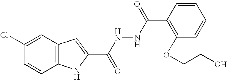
C12=C(C=C(Cl)C=C1)C=C(C(NNC(C1=C(OCCO)C=CC=C1)=O)=O)N2
